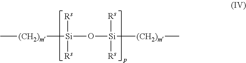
C[(CH2)m][Si](O[Si]([Rs])([Rs])[(CH2)m]C)([Rs])[Rs]
